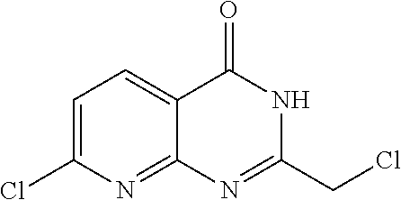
N1=C(CCl)NC(=O)C2=CC=C(Cl)N=C12
